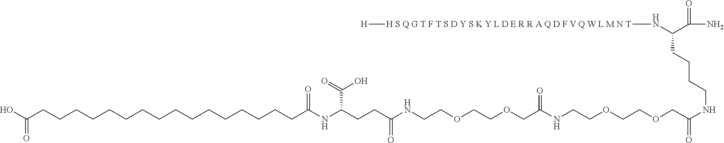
C(COCCOCCNC(CCC(NC(CCCCCCCCCCCCCCCCC(O)=O)=O)C(O)=O)=O)(=O)NCCOCCOCC(=O)NCCCCC(N[H S Q G T F T S D Y S K Y L D E R R A Q D F V Q W L M N T][H])C(=O)N
